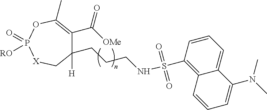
C1(C)=C(C([OMe])=O)C([H])(CCCNS(=O)(=O)C2=C3C(=CC=C2)C(N(C)C)=CC=C3)C[X]P(=O)([RO])O1
